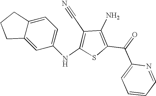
C1(N)=C(C(=O)C2=CC=CC=N2)SC(NC2=CC=C3C(=C2)CCC3)=C1C#N
